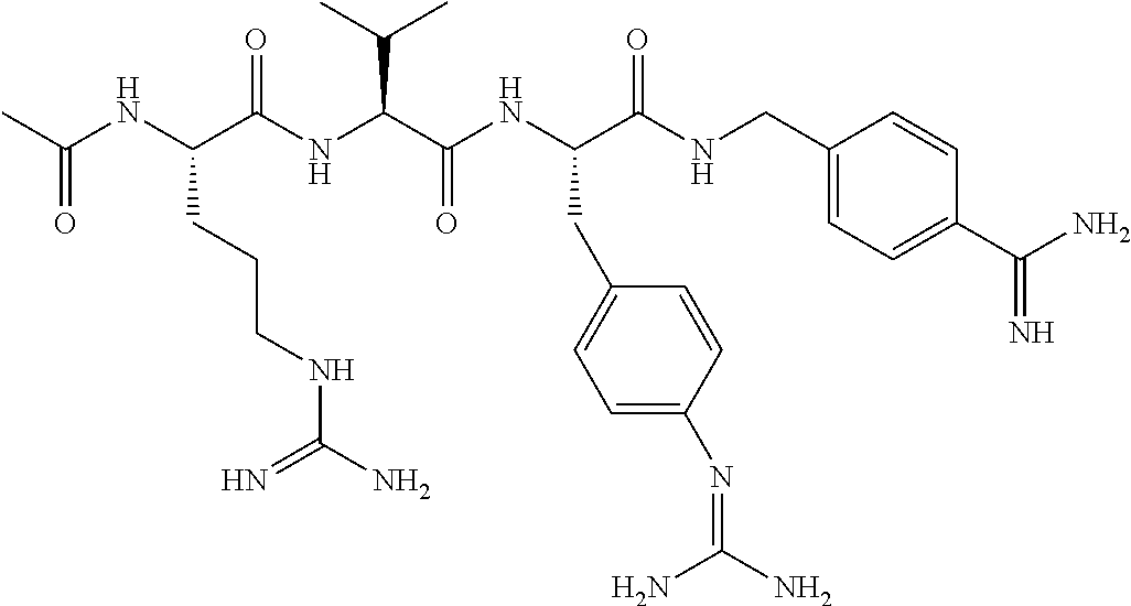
CC(NC(C(NC(C(NC(C(NCC1=CC=C(C(N)=N)C=C1)=O)CC1=CC=C(N=C(N)N)C=C1)=O)C(C)C)=O)CCCNC(N)=N)=O
